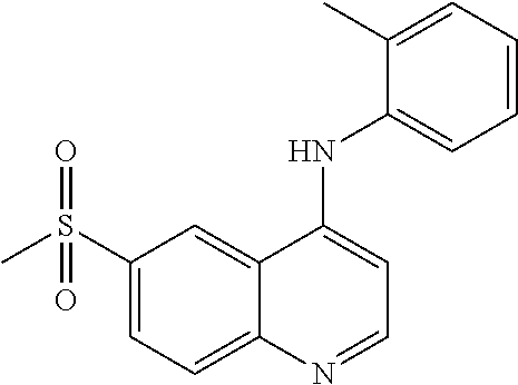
C1(S(C)(=O)=O)=CC=C2C(=C1)C(NC1=CC=CC=C1C)=CC=N2
